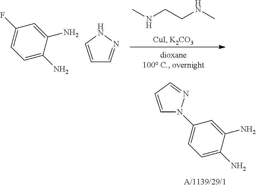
C1(N)=CC(N2C=CC=N2)=CC=C1N.C1(N)=CC(F)=CC=C1N.C1=CNN=C1.N(CCNC)C
